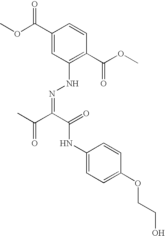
C1(C(OC)=O)=CC(NN=C(C(C)=O)C(=O)NC2=CC=C(OCCO)C=C2)=C(C(OC)=O)C=C1
